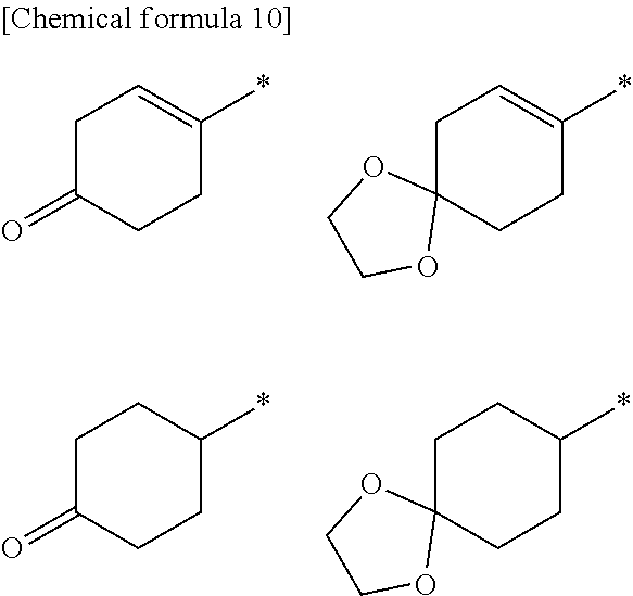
C1C(=O)CCC(*)C1.C1C2(CCC(*)C1)OCCO2.C1C(=O)CCC(*)=C1.C1C2(CCC(*)=C1)OCCO2
